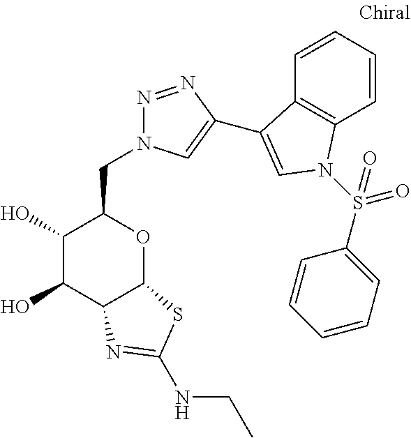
C1(O)C(O)C2C(OC1CN1N=NC(C3=CN(S(C4=CC=CC=C4)(=O)=O)C4=C3C=CC=C4)=C1)SC(NCC)=N2
